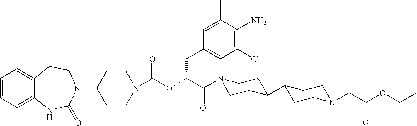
C1=CC=C2C(=C1)CCN(C1CCN(C(OC(C(N3CCC(C4CCN(CC(OCC)=O)CC4)CC3)=O)CC3=CC(Cl)=C(N)C(C)=C3)=O)CC1)C(=O)N2
